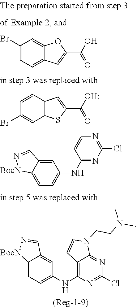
C12=C(C=CC(Br)=C1)C=C(C([OH])=O)S2.C12=CC=C(NC3=C4C(=NC(Cl)=N3)N(CCN(C)C)C=C4)C=C1C=N[BocN]2.C1(Br)=CC=C2C(=C1)OC(C(O)=O)=C2.C12=CC=C(NC3=NC(Cl)=NC=C3)C=C1C=N[BocN]2
